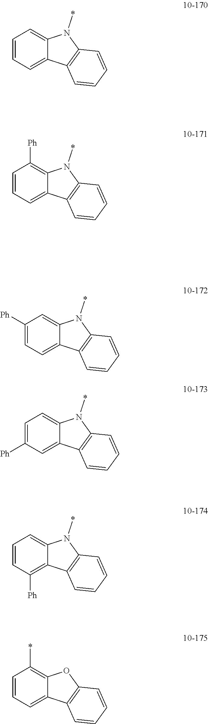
C1=CC=C2C(=C1)N(*)C1=C2C=CC=C1.C1=CC=C2C(=C1[Ph])N(*)C1=C2C=CC=C1.C1([Ph])=CC=C2C(=C1)N(*)C1=C2C=CC=C1.C1=C([Ph])C=C2C(=C1)N(*)C1=C2C=CC=C1.C1=CC([Ph])=C2C(=C1)N(*)C1=C2C=CC=C1.C1=CC=C2C(=C1*)OC1=C2C=CC=C1
